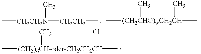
C[CH2CH2N](C)[CH2CH2]C.C[(CH2CHO)wCH2CH](C)(C)C.C[(CH2)6CH-oder-CH2CH2CH](C)(C)Cl
